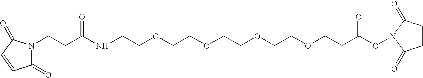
C1(=O)N(CCC(NCCOCCOCCOCCOCCC(ON2C(=O)CCC2=O)=O)=O)C(=O)C=C1
